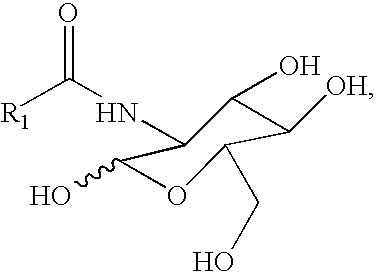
C1([OH])C(O)C(NC(=O)[R1])C(O)OC1CO
